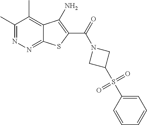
C1(C)=NN=C2C(=C1C)C(N)=C(C(=O)N1CC(S(C3=CC=CC=C3)(=O)=O)C1)S2
